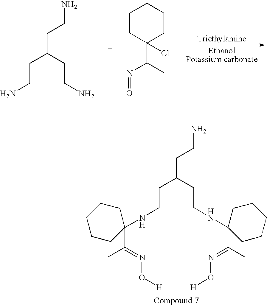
C(C(CCNC1(C(=NO[H])C)CCCCC1)CCNC1(C(C)=NO[H])CCCCC1)CN.C(C(CCN)CCN)CN.C1CC(C(N=O)C)(Cl)CCC1
